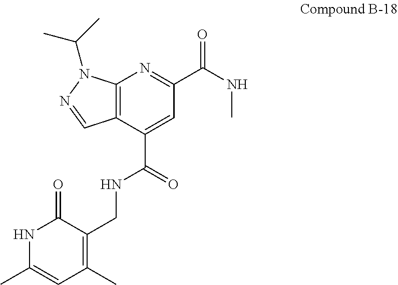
C12=C(C=NN1C(C)C)C(C(=O)NCC1=C(C)C=C(C)NC1=O)=CC(C(NC)=O)=N2
